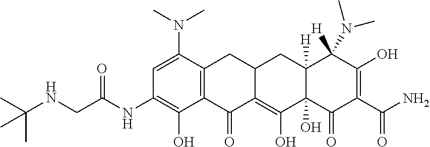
C(NCC(NC1=C(O)C2=C(C(N(C)C)=C1)CC1C(=C(O)C3(O)C([H])(C1)C([H])(N(C)C)C(O)=C(C(N)=O)C3=O)C2=O)=O)(C)(C)C
